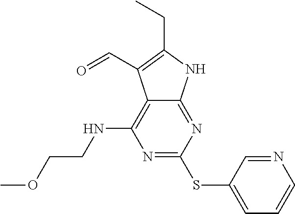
N1=C(SC2=CC=CN=C2)N=C2C(=C1NCCOC)C(C=O)=C(CC)N2
